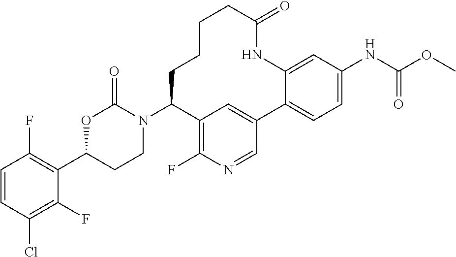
C1=CC(Cl)=C(F)C(C2CCN(C3C4=C(F)N=CC(=C4)C4=CC=C(NC(=O)OC)C=C4NC(=O)CCCC3)C(=O)O2)=C1F
